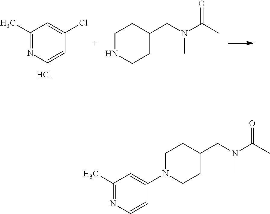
C1(C)=NC=CC(Cl)=C1.Cl.C1NCCC(CN(C)C(=O)C)C1.C1N(C2=CC(C)=NC=C2)CCC(CN(C)C(=O)C)C1
